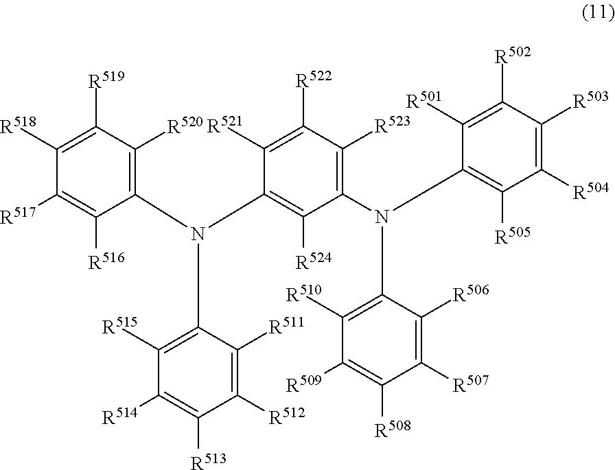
C1([R519])=C([R518])C([R517])=C([R516])C(N(C2=C([R524])C(N(C3=C([R510])C([R509])=C([R508])C([R507])=C3[R506])C3=C([R505])C([R504])=C([R503])C([R502])=C3[R501])=C([R523])C([R522])=C2[R521])C2=C([R515])C([R514])=C([R513])C([R512])=C2[R511])=C1[R520]
